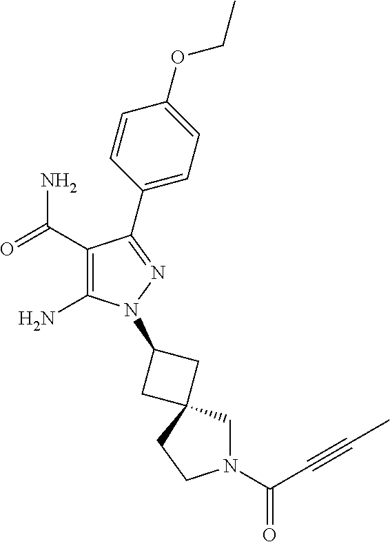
C1(C(=O)N)=C(N)N(C2CC3(C2)CN(C(=O)C#CC)CC3)N=C1C1=CC=C(OCC)C=C1
